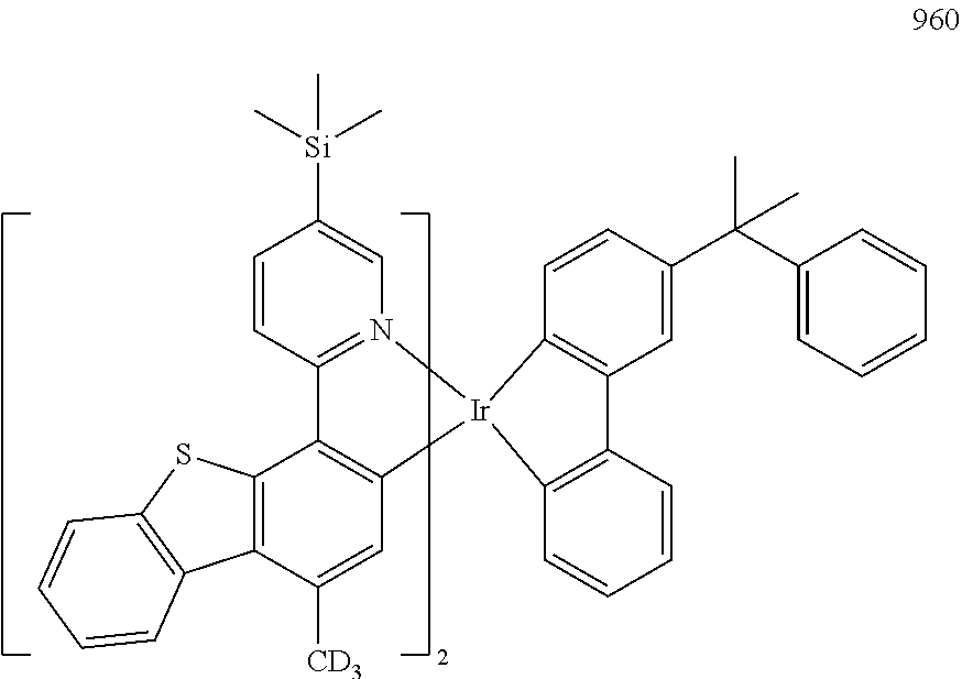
C1=CC2=N(C=C1[Si](C)(C)C)[Ir]1(C3=C2C2=C(C([CD3])=C3)C3=C(S2)C=CC=C3)C2=C(C=C(C(C3=CC=CC=C3)(C)C)C=C2)C2=C1C=CC=C2
